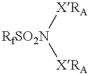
[RfSO2N]([XRA])[XRA]
